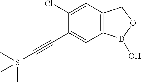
C12=C(C=C(Cl)C(C#C[Si](C)(C)C)=C1)COB2O
